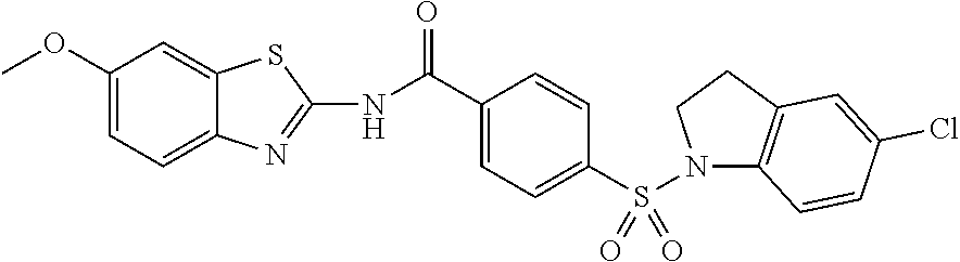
C1(OC)=CC=C2C(=C1)SC(NC(C1=CC=C(S(N3C4=C(CC3)C=C(Cl)C=C4)(=O)=O)C=C1)=O)=N2
